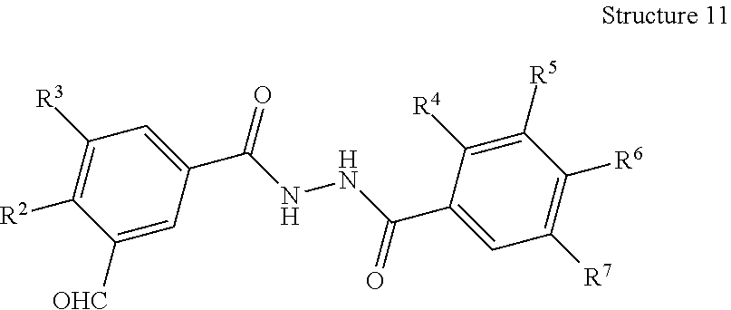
C1=C(C(NNC(C2=CC([R7])=C([R6])C([R5])=C2[R4])=O)=O)C=C([OHC])C([R2])=C1[R3]
